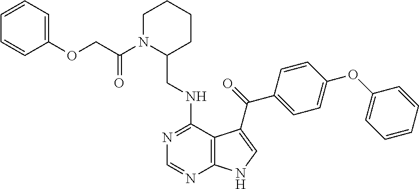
C1=CC=CC(OC2=CC=C(C(=O)C3=CNC4=C3C(NCC3CCCCN3C(COC3=CC=CC=C3)=O)=NC=N4)C=C2)=C1
